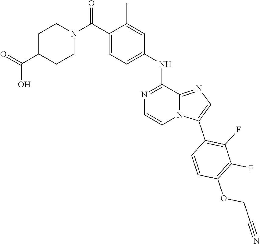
C(C1=CC=C(NC2=NC=CN3C2=NC=C3C2=C(F)C(F)=C(OCC#N)C=C2)C=C1C)(N1CCC(C(=O)O)CC1)=O
